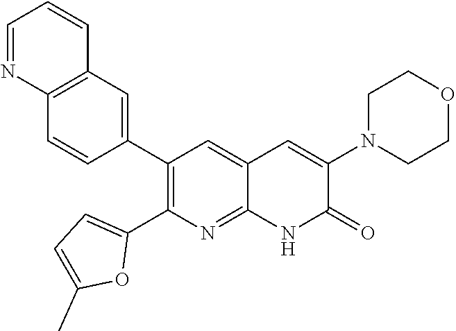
C12=C(C=C(C3=C(C4=CC=C(C)O4)N=C4C(=C3)C=C(N3CCOCC3)C(=O)N4)C=C1)C=CC=N2
